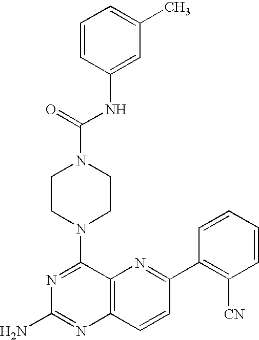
N1=C(N2CCN(C(=O)NC3=CC(C)=CC=C3)CC2)C2=C(N=C1N)C=CC(C1=C([CN])C=CC=C1)=N2
